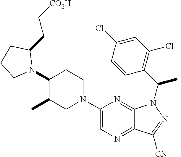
C1(N2C(CC[CO2H])CCC2)C(C)CN(C2=CN=C3C(=N2)N(C(C)C2=C(Cl)C=C(Cl)C=C2)N=C3[CN])CC1
